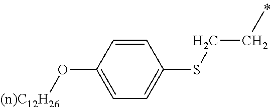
C1=CC(O[(n)C12H26])=CC=C1SCCC
